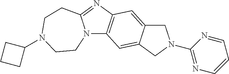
N12C3=C(N=C1CCN(C1CCC1)CC2)C=C1C(=C3)CN(C2=NC=CC=N2)C1
